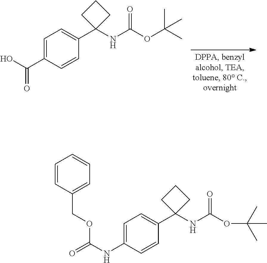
C1=C(C(O)=O)C=CC(C2(NC(OC(C)(C)C)=O)CCC2)=C1.C1=C(NC(=O)OCC2=CC=CC=C2)C=CC(C2(NC(OC(C)(C)C)=O)CCC2)=C1
